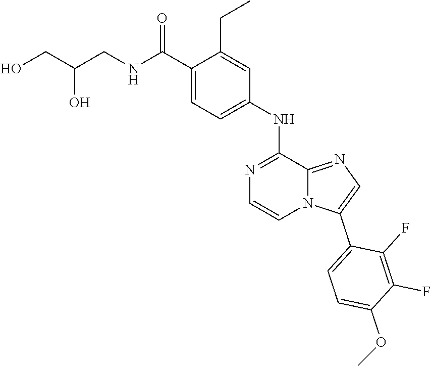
N1=C(NC2=CC=C(C(=O)NCC(CO)O)C(CC)=C2)C2=NC=C(C3=CC=C(OC)C(F)=C3F)N2C=C1
